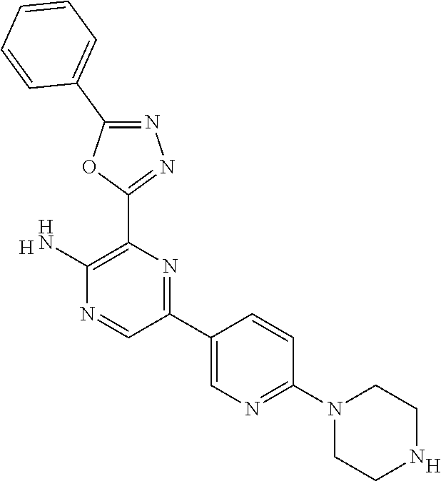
[H].C1(C2=CN=C(N3CCNCC3)C=C2)=NC(C2=NN=C(C3=CC=CC=C3)O2)=C(N)N=C1.[H]
